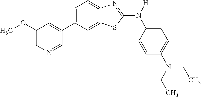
C1(OC)=CN=CC(C2=CC=C3C(=C2)SC(N([H])C2=CC=C(N(CC)CC)C=C2)=N3)=C1
